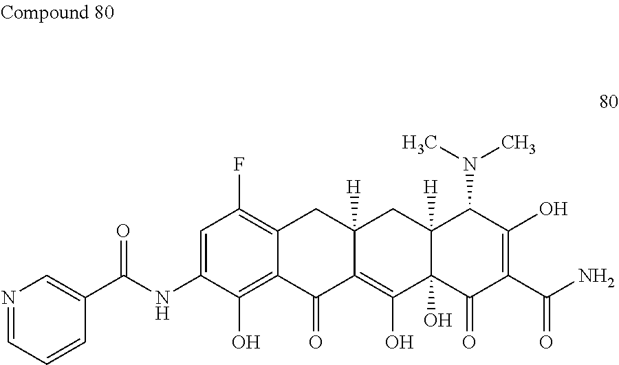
C(NC1=CC(F)=C2C(=C1O)C(=O)C1=C(O)C3(O)C([H])(CC1([H])C2)C(N(C)C)C(O)=C(C(N)=O)C3=O)(=O)C1=CN=CC=C1
